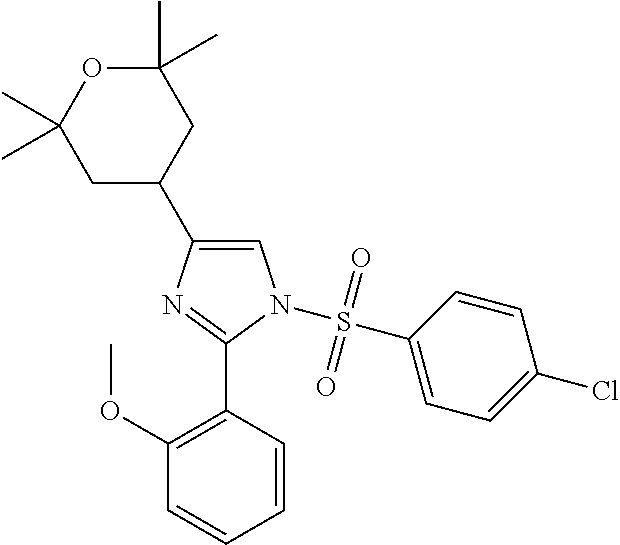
C1(C)(C)OC(C)(C)CC(C2=CN(S(C3=CC=C(Cl)C=C3)(=O)=O)C(C3=C(OC)C=CC=C3)=N2)C1
